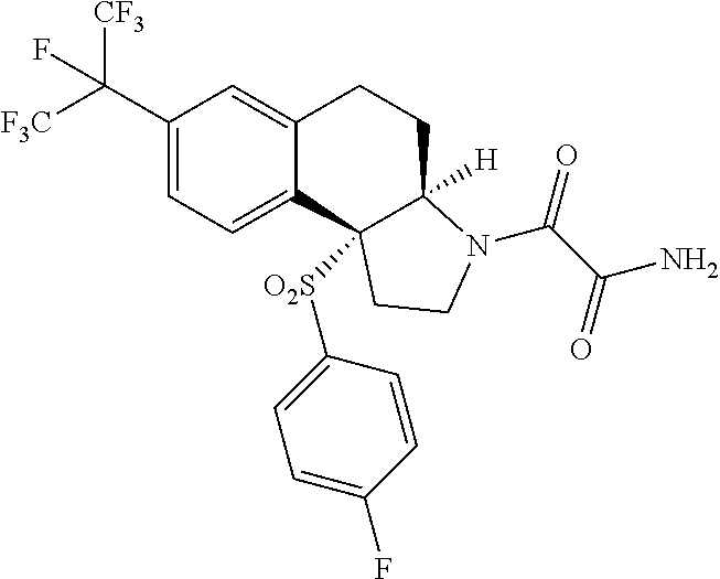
C(C1=CC=C2C(=C1)CCC1([H])C2([O2S]C2=CC=C(F)C=C2)CCN1C(=O)C(=O)N)([F3C])([CF3])F
